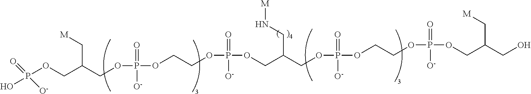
OP(OCC(COP(OCCOP(OCC(CN[M])COP(OCCOP(OCC(C[M])CO)(=O)[O-])(=O)[O-])(=O)[O-])(=O)[O-])C[M])(=O)[O-]
